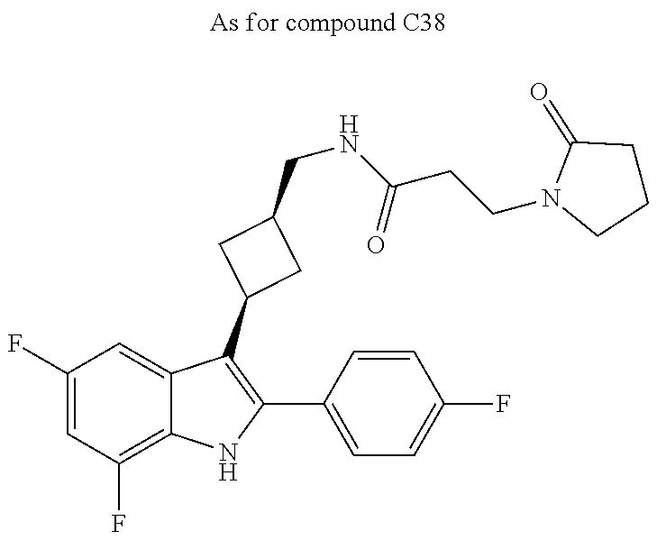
C1(F)=CC(F)=C2C(=C1)C(C1CC(CNC(CCN3CCCC3=O)=O)C1)=C(C1=CC=C(F)C=C1)N2
